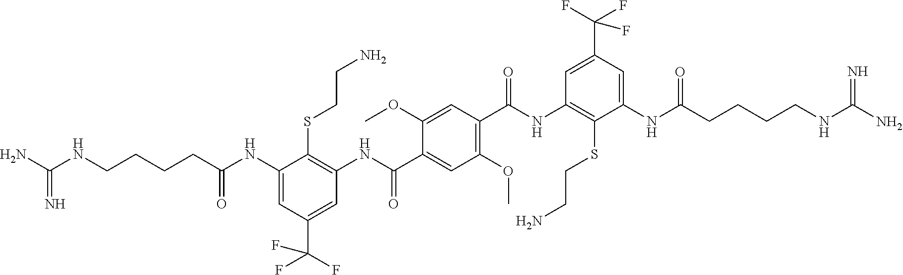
NC(NCCCCC(NC1=CC(C(F)(F)F)=CC(NC(C2=CC(OC)=C(C(NC3=C(SCCN)C(NC(CCCCNC(N)=N)=O)=CC(C(F)(F)F)=C3)=O)C=C2OC)=O)=C1SCCN)=O)=N
